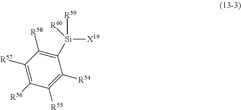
C1([R58])=C([Si]([X19])([R59])[R60])C([R54])=C([R55])C([R56])=C1[R57]
